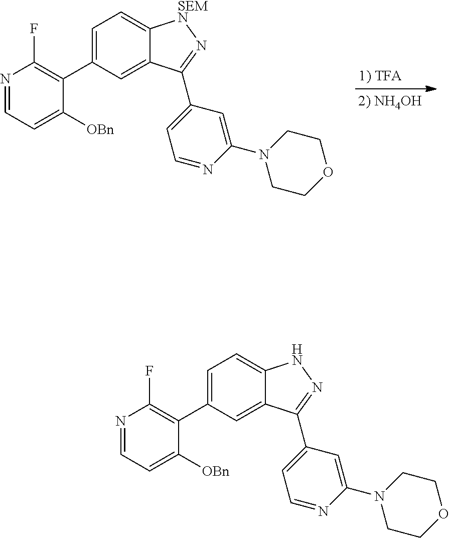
C1=C(C2=C(F)N=CC=C2[OBn])C=C2C(=C1)[SEMN]N=C2C1=CC=NC(N2CCOCC2)=C1.C1=C(C2=C(F)N=CC=C2[OBn])C=C2C(=C1)NN=C2C1=CC=NC(N2CCOCC2)=C1
